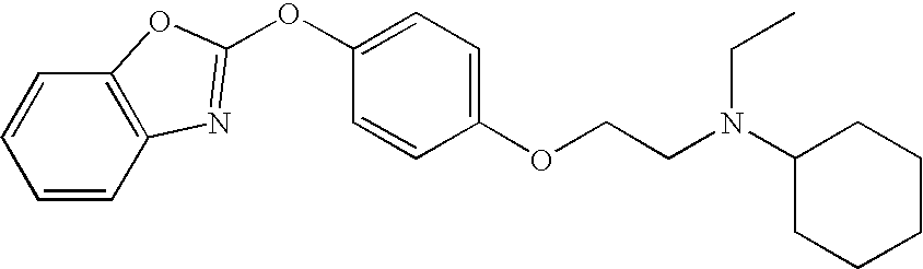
C1=CC2=C(C=C1)OC(OC1=CC=C(OCCN(CC)C3CCCCC3)C=C1)=N2
